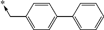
C1=C(C->*)C=CC(C2=CC=CC=C2)=C1
